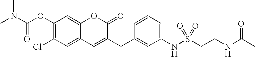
C1(OC(N(C)C)=O)=C(Cl)C=C2C(=C1)OC(=O)C(CC1=CC(NS(CCNC(C)=O)(=O)=O)=CC=C1)=C2C
